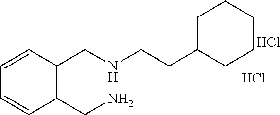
C1=CC(CNCCC2CCCCC2)=C(CN)C=C1.Cl.Cl
